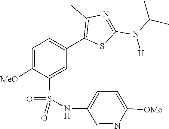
CC(N(C1=NC(C)=C(C2=CC=C([MeO])C(S(=O)(NC3=CC=C([OMe])N=C3)=O)=C2)S1)[H])C
